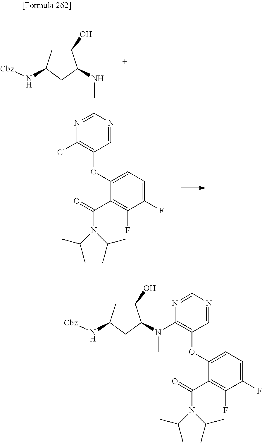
C1(O)CC(N[Cbz])CC1NC.C1(OC2=CC=C(F)C(F)=C2C(=O)N(C(C)C)C(C)C)=C(Cl)N=CN=C1.C1(O)CC(N[Cbz])CC1N(C)C1=C(OC2=CC=C(F)C(F)=C2C(=O)N(C(C)C)C(C)C)C=NC=N1
